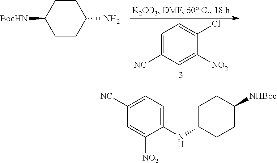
C1CC(N)CCC1[BocHN].C1=C([NC])C=C([NO2])C(Cl)=C1.C1(NC2CCC([NHBoc])CC2)=CC=C([NC])C=C1[NO2]
